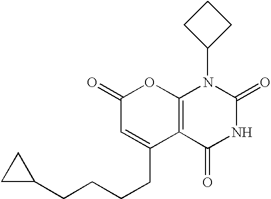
C1(=O)C=C(CCCCC2CC2)C2=C(O1)N(C1CCC1)C(=O)NC2=O
